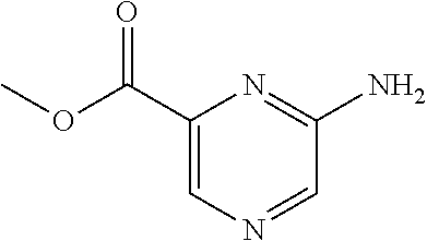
C1(C(OC)=O)=CN=CC(N)=N1
